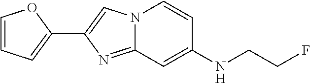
C1(C2=CN3C(=N2)C=C(NCCF)C=C3)=CC=CO1
